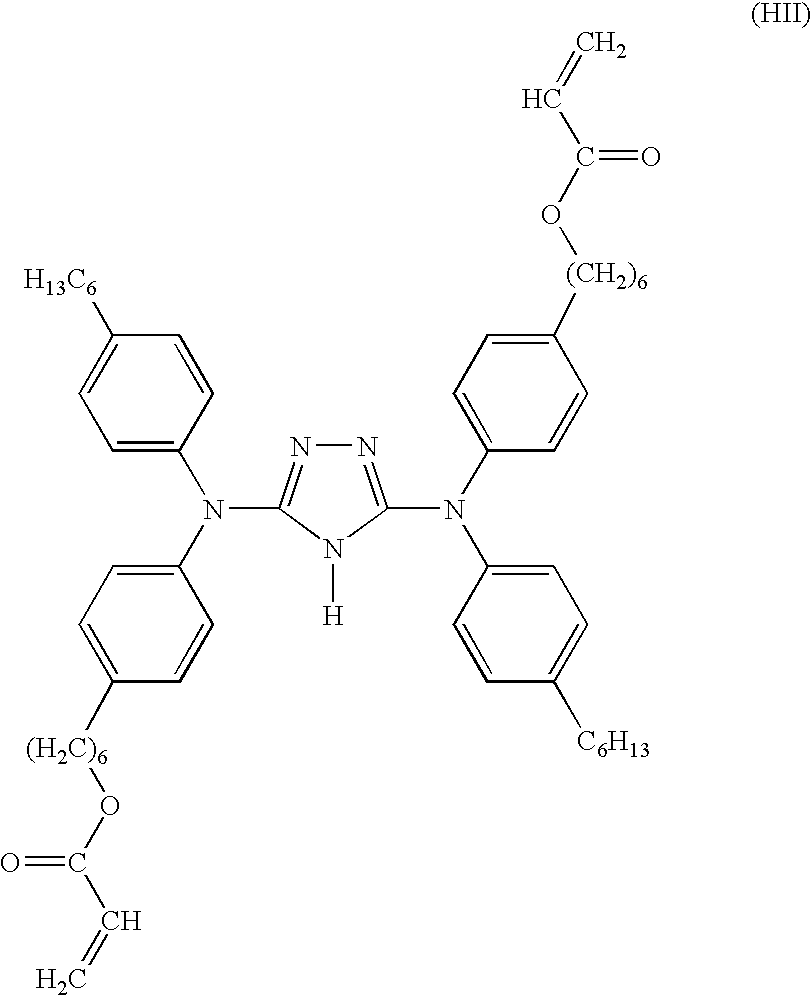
C1=C(N(C2=CC=C([(H2C)6]OC(C=C)=O)C=C2)C2=NN=C(N(C3=CC=C([(CH2)6]OC(C=C)=O)C=C3)C3=CC=C([C6H13])C=C3)N2[H])C=CC([H13C6])=C1
